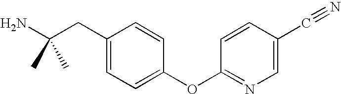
C1(CC(N)(C)C)=CC=C(OC2=NC=C(C#N)C=C2)C=C1
